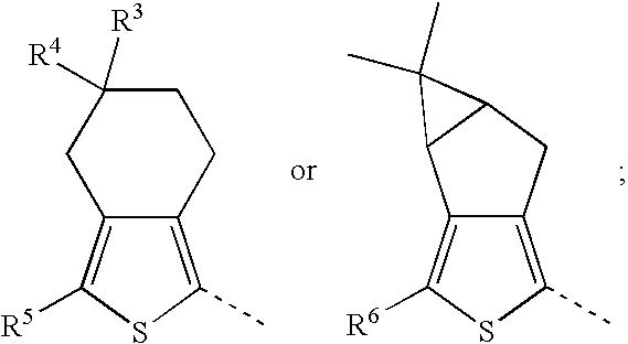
C12=C(C)SC([R5])=C1CC([R4])([R3])CC2.C12=C(C)SC([R6])=C1C1C(C2)C1(C)C
